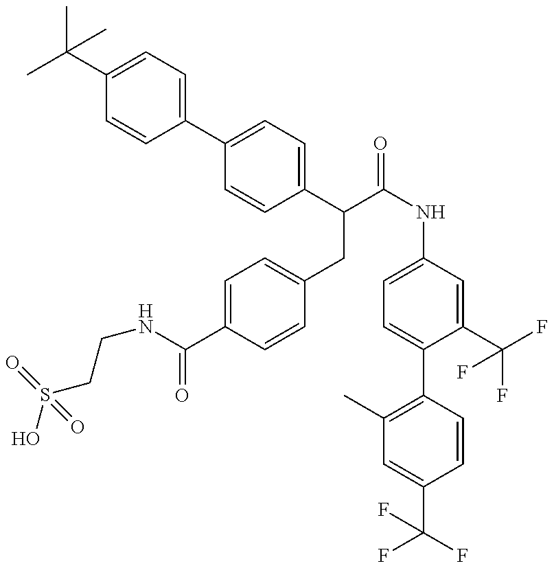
OS(CCNC(=O)C1=CC=C(CC(C2=CC=C(C3=CC=C(C(C)(C)C)C=C3)C=C2)C(=O)NC2=CC=C(C3=C(C)C=C(C(F)(F)F)C=C3)C(C(F)(F)F)=C2)C=C1)(=O)=O
